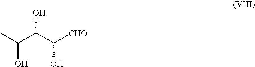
C(C(C([CHO])O)O)(O)C
